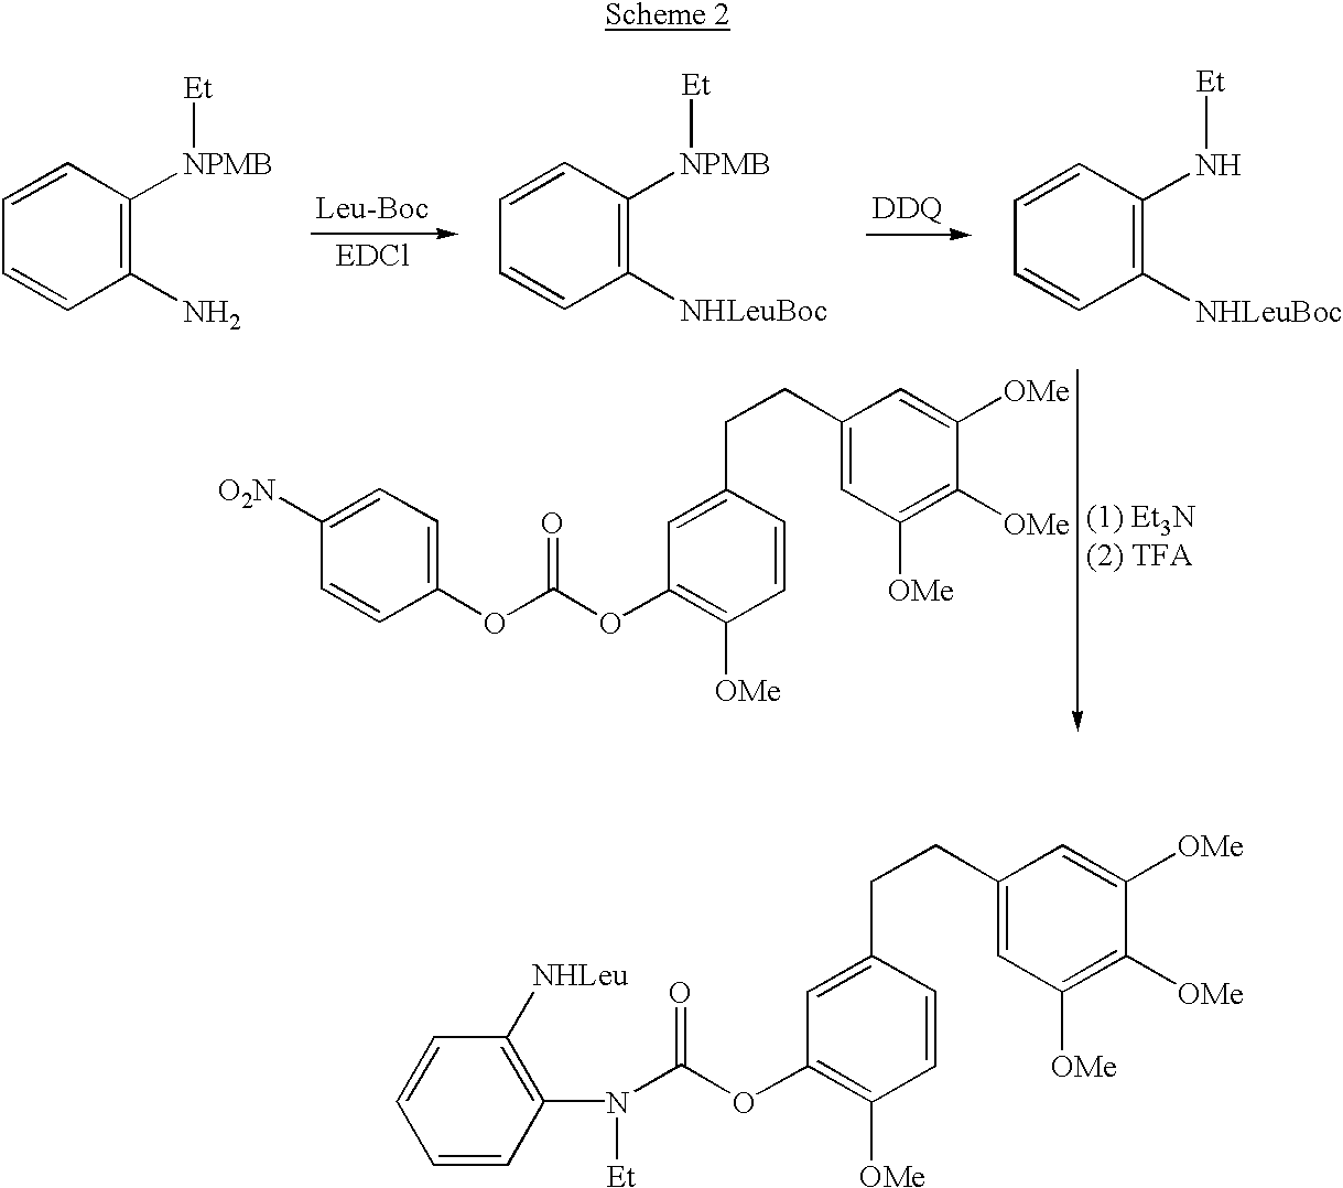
C(OC1=C([OMe])C=CC(CCC2=CC([OMe])=C([OMe])C([OMe])=C2)=C1)(=O)N([Et])C1=C([NHLeu])C=CC=C1.C1=C([O2N])C=CC(OC(OC2=C([OMe])C=CC(CCC3=CC([OMe])=C([OMe])C([OMe])=C3)=C2)=O)=C1.C1=CC=CC(N)=C1[NPMB][Et].C1=CC=CC([NHLeuBoc])=C1[NPMB][Et].C1=CC=CC([NHLeuBoc])=C1N[Et].[DDQ]
